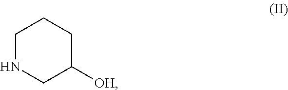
C1NCC([OH])CC1
